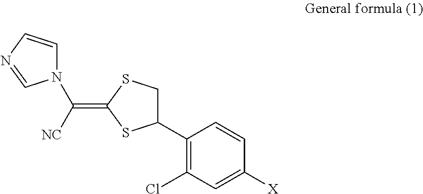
C1(C2CSC(=C([NC])N3C=CN=C3)S2)=C(Cl)C=C([X])C=C1
